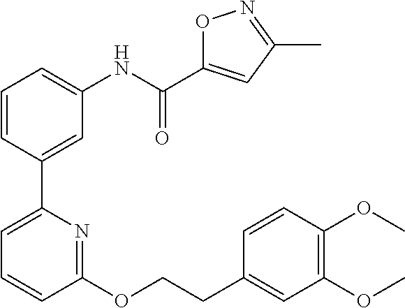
C1=CC(C2=CC=CC(OCCC3=CC(OC)=C(OC)C=C3)=N2)=CC(NC(C2=CC(C)=NO2)=O)=C1
